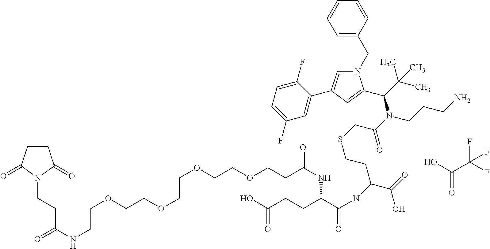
C1=CC(=O)N(CCC(NCCOCCOCCOCCOCCC(NC(C(NC(CCSCC(=O)N(C(C(C)(C)C)C2=CC(C3=CC(F)=CC=C3F)=CN2CC2=CC=CC=C2)CCCN)C(O)=O)=O)CCC(O)=O)=O)=O)C1=O.OC(C(F)(F)F)=O
